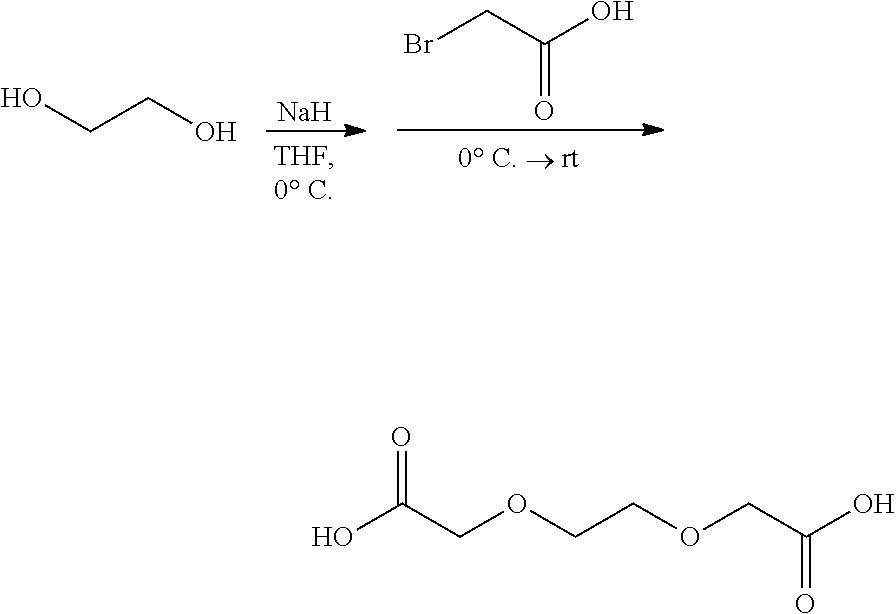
[Na].BrCC(O)=O.C(CO)O.C(OCCOCC(O)=O)C(=O)O
